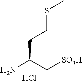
NC(C[SO3H])CCSC.Cl
